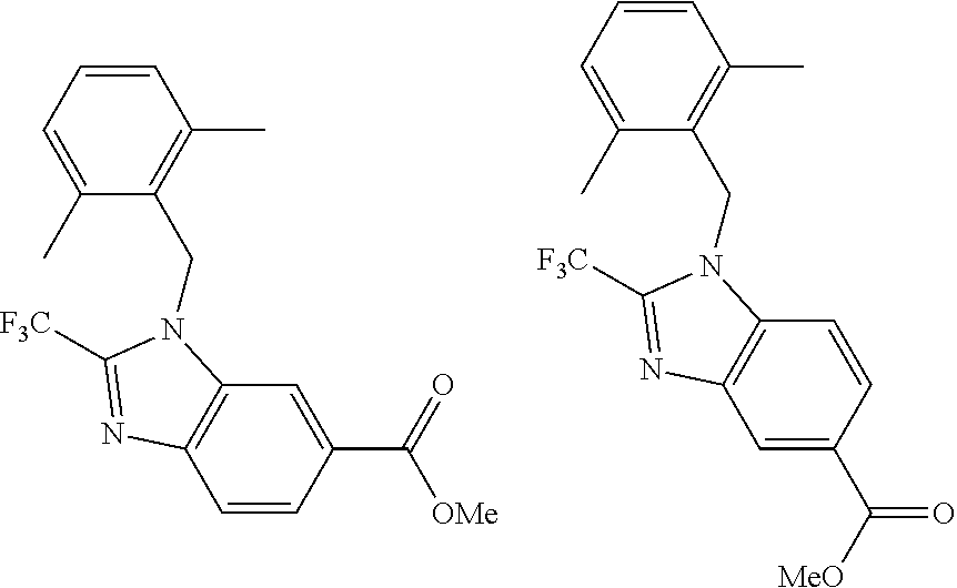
C1=CC(C(=O)[OMe])=CC2=C1N=C([F3C])N2CC1=C(C)C=CC=C1C.C1=C(C([MeO])=O)C=CC2=C1N=C([F3C])N2CC1=C(C)C=CC=C1C
